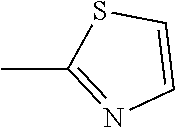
CC1=NC=CS1
